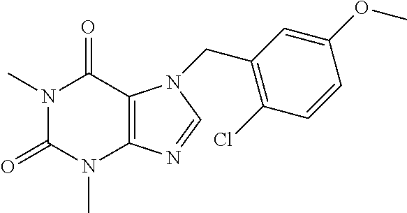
N1(C)C(=O)N(C)C2=C(C1=O)N(CC1=C(Cl)C=CC(OC)=C1)C=N2
